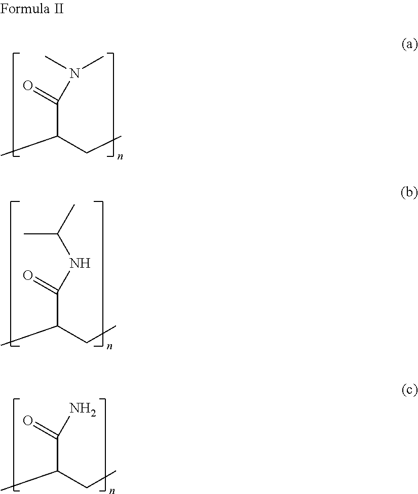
CC(CC)C(=O)N(C)C.CC(CC)C(=O)NC(C)C.CC(CC)C(=O)N
